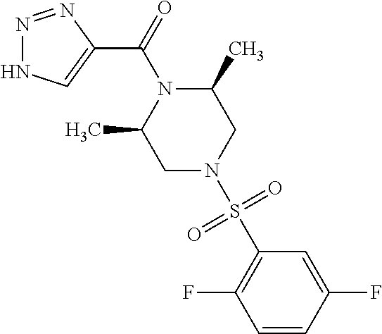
N1=NC(C(=O)N2C(C)CN(S(C3=C(F)C=CC(F)=C3)(=O)=O)CC2C)=CN1
